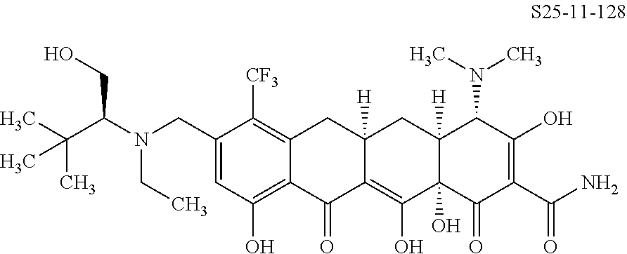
C1(CN(CC)C(C(C)(C)C)CO)=CC(O)=C2C(=C1[CF3])CC1([H])C(=C(O)C3(O)C([H])(C1)C(N(C)C)C(O)=C(C(N)=O)C3=O)C2=O
